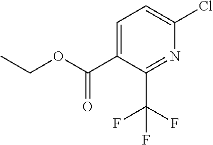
C1=C(C(=O)OCC)C(C(F)(F)F)=NC(Cl)=C1
